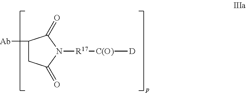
C1([Ab])CC(=O)N([R17][C(O)][D])C1=O
